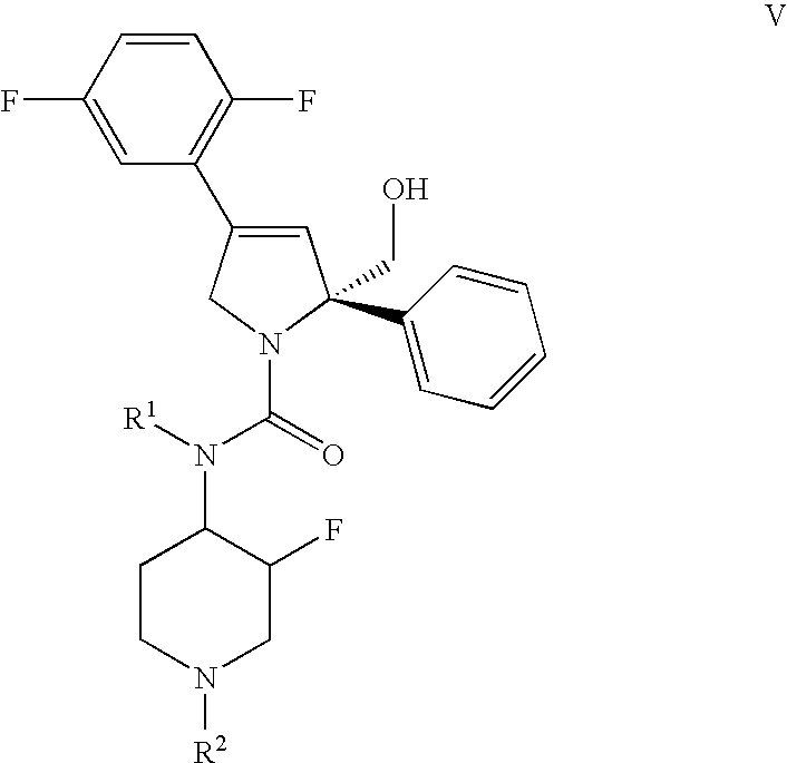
C1=C(C2=C(F)C=CC(F)=C2)CN(C(=O)N([R1])C2CCN([R2])CC2F)C1(C1=CC=CC=C1)CO
